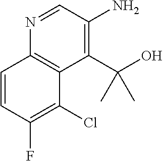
N1=CC(N)=C(C(O)(C)C)C2=C1C=CC(F)=C2Cl
